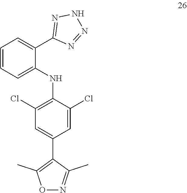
C1=CC=C(NC2=C(Cl)C=C(C3=C(C)ON=C3C)C=C2Cl)C(C2=NNN=N2)=C1
